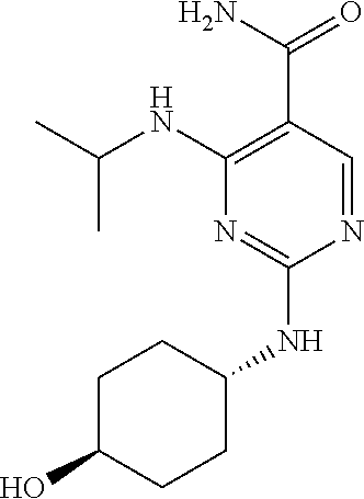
C1C(O)CCC(NC2=NC(NC(C)C)=C(C(N)=O)C=N2)C1
